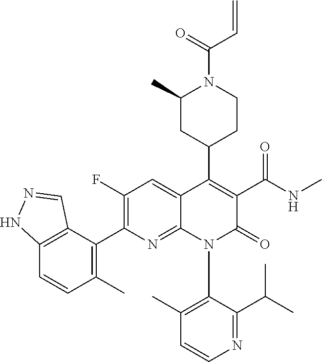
C12=C(C(C3=C(F)C=C4C(=N3)N(C3=C(C)C=CN=C3C(C)C)C(=O)C(C(NC)=O)=C4C3CCN(C(=O)C=C)C(C)C3)=C(C)C=C1)C=NN2
